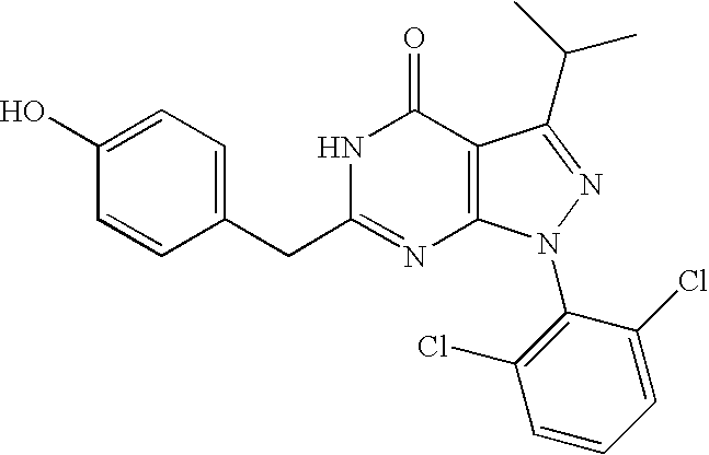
C1(CC2=NC3=C(C(=O)N2)C(C(C)C)=NN3C2=C(Cl)C=CC=C2Cl)=CC=C(O)C=C1
